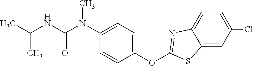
C1(OC2=NC3=CC=C(Cl)C=C3S2)=CC=C(N(C(NC(C)C)=O)C)C=C1
